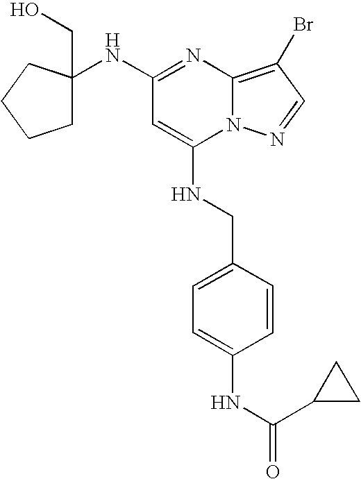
C1(NC2=NC3=C(Br)C=NN3C(NCC3=CC=C(NC(=O)C4CC4)C=C3)=C2)(CO)CCCC1
